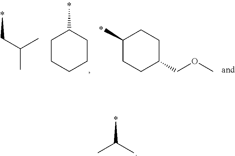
CC(C)C.C(C)(CC)C.C1CCCCC1C.C1(C)CCC(COC)CC1
